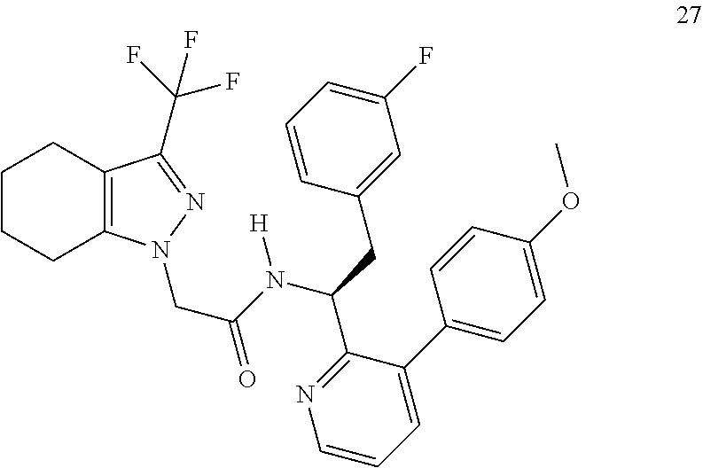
C1CCC2=C(C1)C(C(F)(F)F)=NN2CC(N(C(C1=NC=CC=C1C1=CC=C(OC)C=C1)CC1=CC(F)=CC=C1)[H])=O
